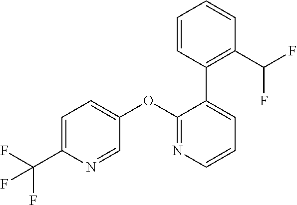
C1(OC2=CC=C(C(F)(F)F)N=C2)=NC=CC=C1C1=C(C(F)F)C=CC=C1
